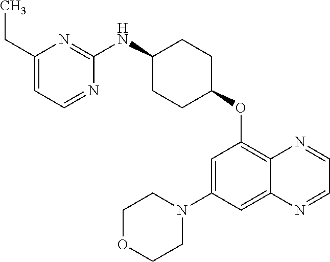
C1=C(CC)N=C(NC2CCC(OC3=C4C(=CC(N5CCOCC5)=C3)N=CC=N4)CC2)N=C1
